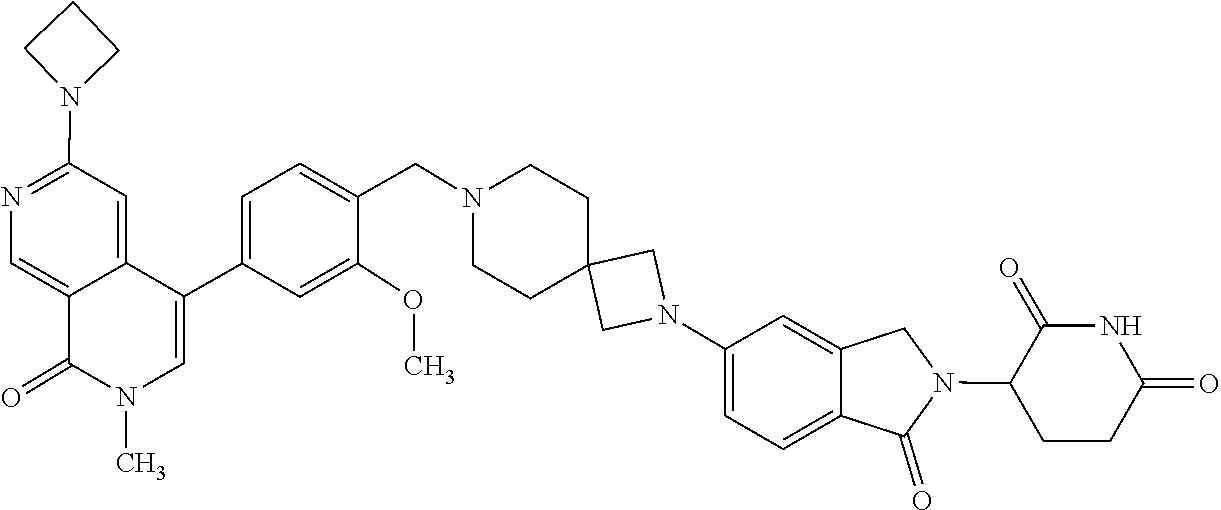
N1(C)C(=O)C2=CN=C(N3CCC3)C=C2C(C2=CC=C(CN3CCC4(CN(C5=CC=C6C(=C5)CN(C5CCC(=O)NC5=O)C6=O)C4)CC3)C(OC)=C2)=C1
